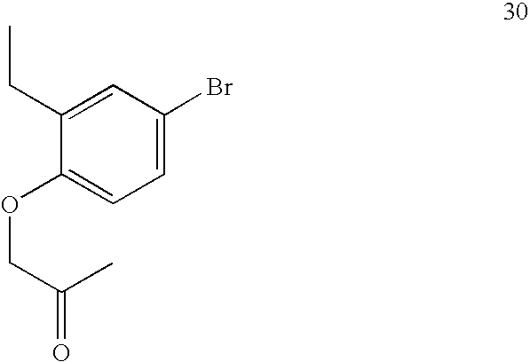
C1(CC)=CC(Br)=CC=C1OCC(C)=O
